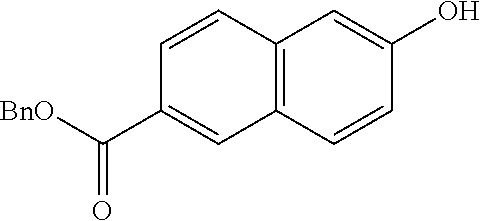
C12=C(C=CC(O)=C1)C=C(C([BnO])=O)C=C2
